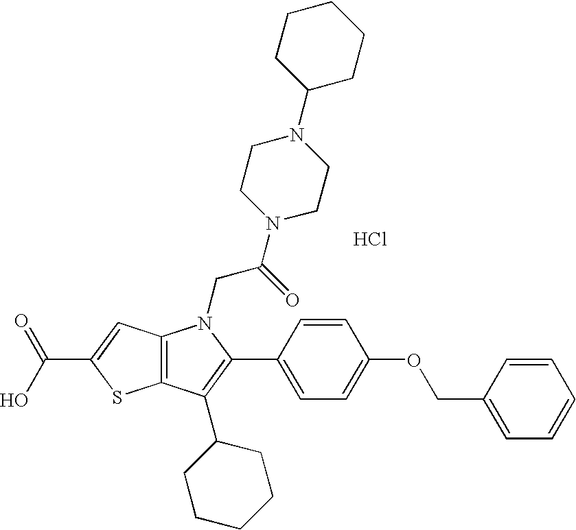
C12=C(C(C3CCCCC3)=C(C3=CC=C(OCC4=CC=CC=C4)C=C3)N1CC(=O)N1CCN(C3CCCCC3)CC1)SC(C(O)=O)=C2.Cl
